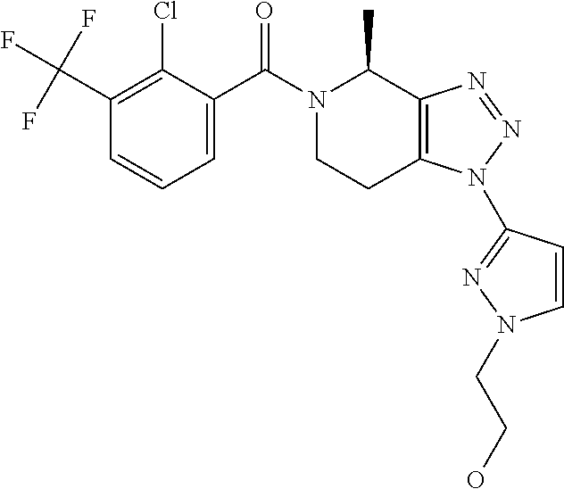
C1=C(C(N2CCC3=C(C2C)N=NN3C2=NN(CCO)C=C2)=O)C(Cl)=C(C(F)(F)F)C=C1
